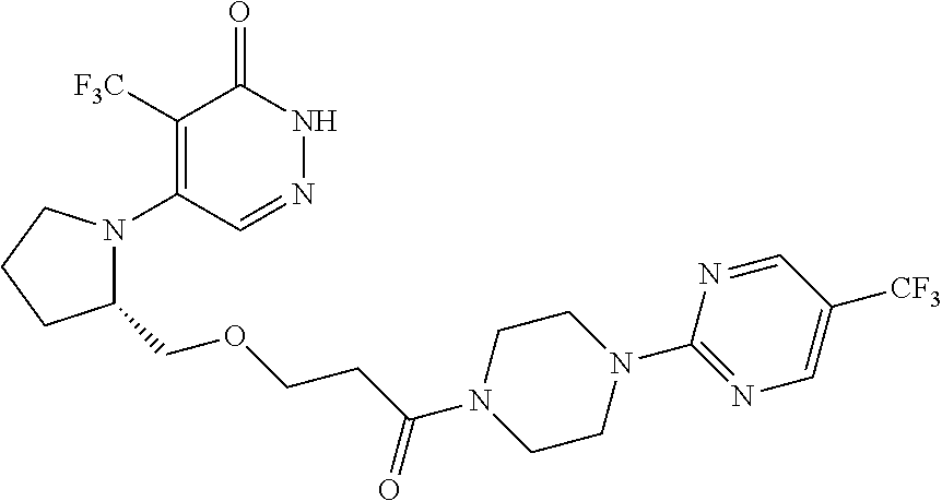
C1([F3C])=C(N2C(COCCC(=O)N3CCN(C4=NC=C([CF3])C=N4)CC3)CCC2)C=NNC1=O
